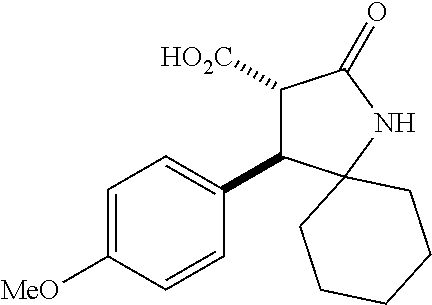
C1([HO2C])C(C2=CC=C([MeO])C=C2)C2(NC1=O)CCCCC2
